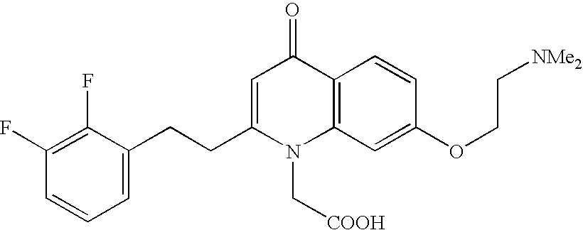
C1(F)=C(F)C(CCC2=CC(=O)C3=C(N2C[COOH])C=C(OCC[NMe2])C=C3)=CC=C1
